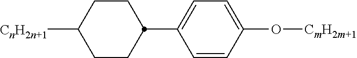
C1=CC(O[CmH2m+1])=CC=C1C1CCC([CnH2n+1])CC1
